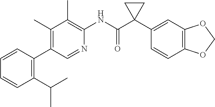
C1=CC(C2=C(C)C(C)=C(NC(C3(C4=CC5=C(C=C4)OCO5)CC3)=O)N=C2)=C(C(C)C)C=C1
